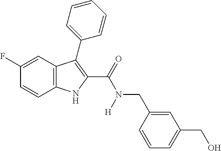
C1(F)=CC2=C(C=C1)NC(C(=O)N(CC1=CC(CO)=CC=C1)[H])=C2C1=CC=CC=C1
